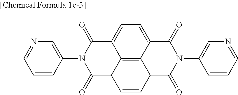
C12=C3C4=CC=C1C(=O)N(C1=CN=CC=C1)C(=O)C2C=CC3C(=O)N(C1=CN=CC=C1)C4=O
